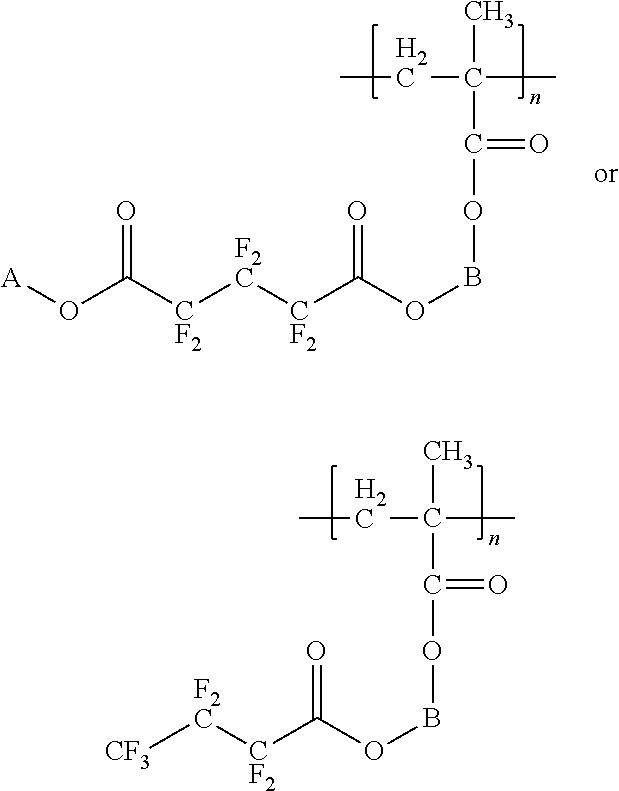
CCC(C)(C)C(OBOC([CF2][F2C][CF2]C(O[A])=O)=O)=O.CCC(C)(C)C(OBOC([CF2][F2C][CF3])=O)=O
